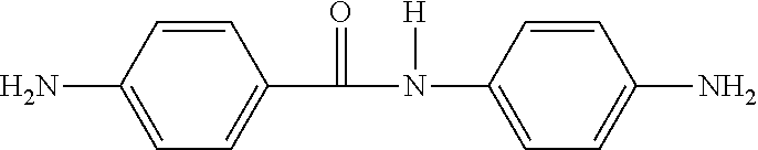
C1=C(N)C=CC(C(=O)N([H])C2=CC=C(N)C=C2)=C1
